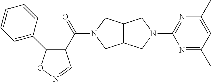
C1(C2=CC=CC=C2)=C(C(=O)N2CC3C(C2)CN(C2=NC(C)=CC(C)=N2)C3)C=NO1
